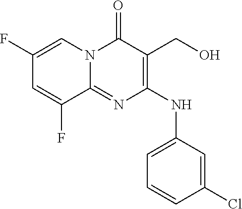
C1(NC2=CC=CC(Cl)=C2)=C(CO)C(=O)N2C(=N1)C(F)=CC(F)=C2
